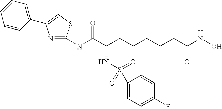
C1(NC(C(CCCCCC(NO)=O)NS(=O)(=O)C2=CC=C(F)C=C2)=O)=NC(C2=CC=CC=C2)=CS1
